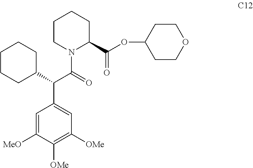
C1CN(C(=O)C(C2=CC([OMe])=C([OMe])C([MeO])=C2)C2CCCCC2)C(C(OC2CCOCC2)=O)CC1
